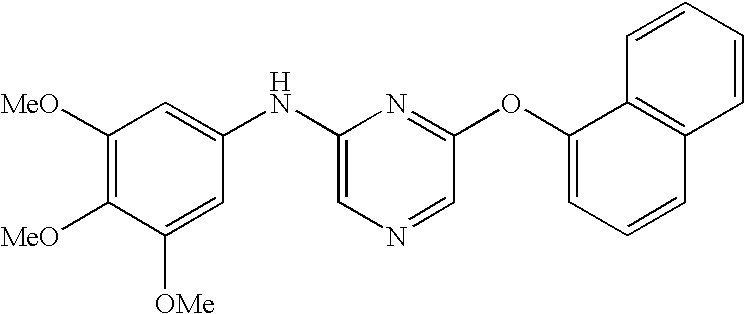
C1([MeO])=C([MeO])C([OMe])=CC(NC2=CN=CC(OC3=CC=CC4=C3C=CC=C4)=N2)=C1
